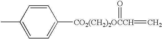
CC1=CC=C([CO2(CH2)2OCCH](=C)=O)C=C1
